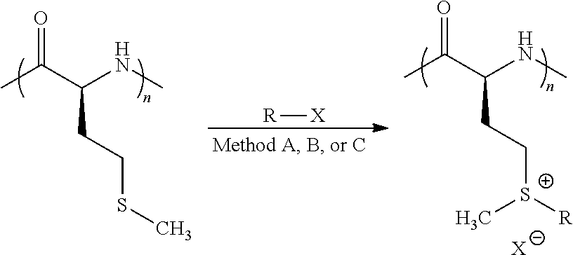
C(C(C(C)=O)NC)CSC.[X][R].C(C(C(C)=O)NC)C[S+]([R])C.[X]
